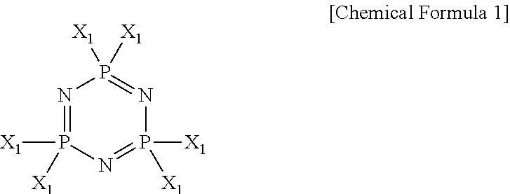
N1=P([X1])([X1])N=P([X1])([X1])N=P1([X1])[X1]
